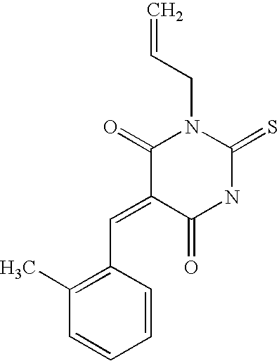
C(=C1C(=O)NC(=S)N(CC=C)C1=O)C1=C(C)C=CC=C1
